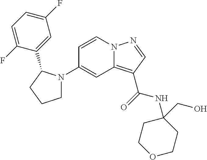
C1(N2CCCC2C2=CC(F)=CC=C2F)=CC2=C(C(=O)NC3(CO)CCOCC3)C=NN2C=C1
